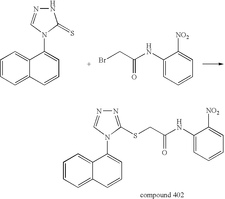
C1=CC=C2C(=C1)C(N1C(SCC(NC3=CC=CC=C3[NO2])=O)=NN=C1)=CC=C2.C1=CC=C2C(=C1)C(N1C(=S)NN=C1)=CC=C2.C1=C(NC(CBr)=O)C([NO2])=CC=C1
